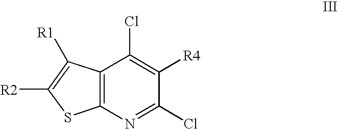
C12=C(N=C(Cl)C([R4])=C1Cl)SC([R2])=C2[R1]
